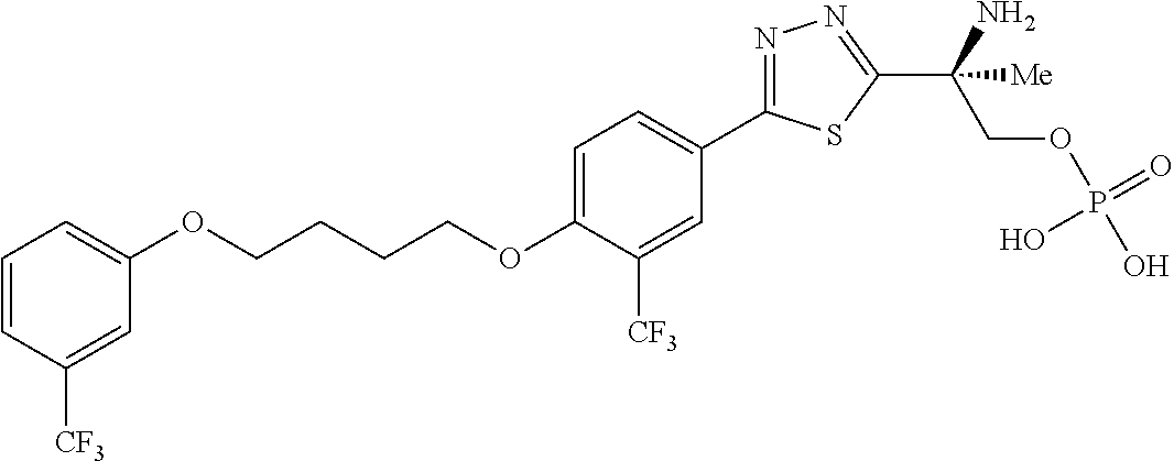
C(OC1=CC=C(C2=NN=C(C(COP(O)(=O)O)(N)[Me])S2)C=C1[CF3])CCCOC1=CC=CC([CF3])=C1
